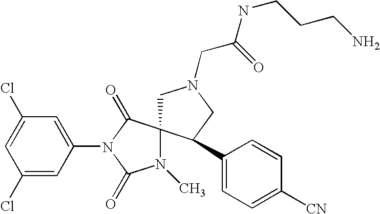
C1(Cl)=CC(N2C(=O)N(C)C3(C2=O)CN(CC(=O)NCCCN)CC3C2=CC=C([CN])C=C2)=CC(Cl)=C1
